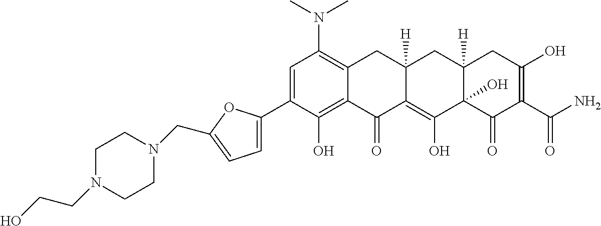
C1=C(C2=CC=C(CN3CCN(CCO)CC3)O2)C(O)=C2C(=C1N(C)C)CC1([H])C(=C(O)C3(O)C([H])(C1)CC(O)=C(C(N)=O)C3=O)C2=O
